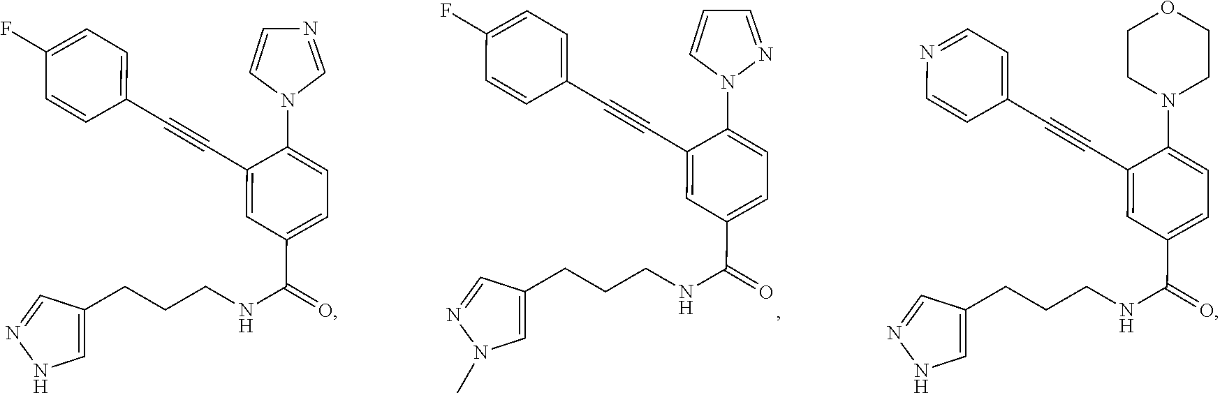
C1=C(C#CC2=CC=C(F)C=C2)C(N2C=NC=C2)=CC=C1C(NCCCC1=CNN=C1)=O.C1=C(C#CC2=CC=C(F)C=C2)C(N2N=CC=C2)=CC=C1C(NCCCC1=CN(C)N=C1)=O.C1=C(C#CC2=CC=NC=C2)C(N2CCOCC2)=CC=C1C(NCCCC1=CNN=C1)=O
